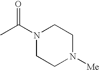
N1(C(C)=O)CCN([Me])CC1
